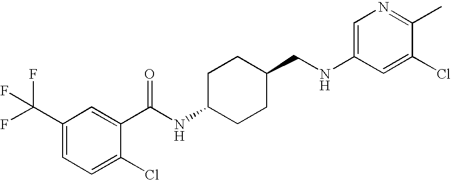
C1(NCC2CCC(NC(=O)C3=CC(C(F)(F)F)=CC=C3Cl)CC2)=CN=C(C)C(Cl)=C1
